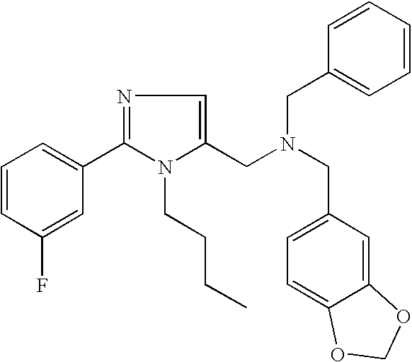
C1=CC(F)=CC(C2=NC=C(CN(CC3=CC=C4C(=C3)OCO4)CC3=CC=CC=C3)N2CCCC)=C1
